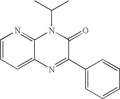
C1=CC=C2C(=N1)N(C(C)C)C(=O)C(C1=CC=CC=C1)=N2
